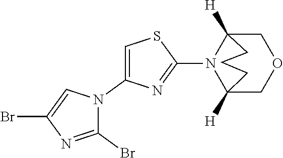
C1(Br)=NC(Br)=CN1C1=CSC(N2C3([H])COCC2([H])CCC3)=N1
